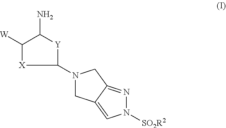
N1(C2[X]C([W])C(N)[Y]2)CC2=CN([SO2R2])N=C2C1
